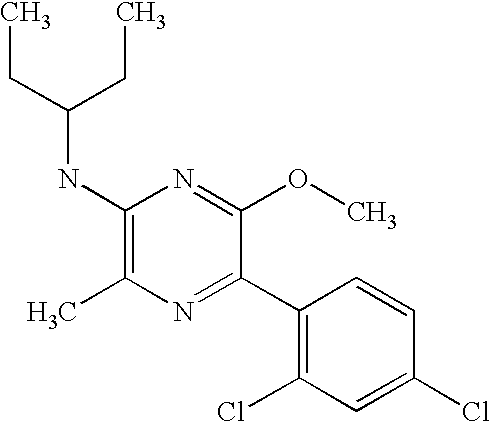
C1(NC(CC)CC)=C(C)N=C(C2=C(Cl)C=C(Cl)C=C2)C(OC)=N1
